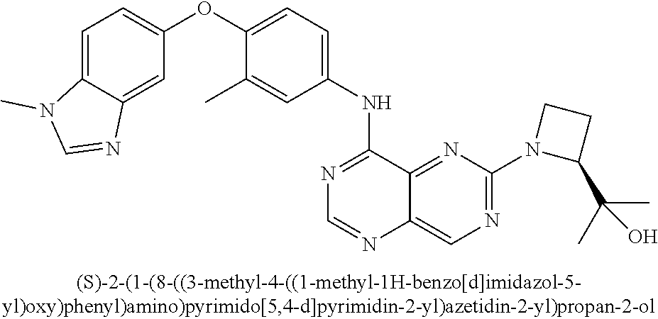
C1=C2C(=CC(OC3=CC=C(NC4=NC=NC5=CN=C(N6C(C(C)(C)O)CC6)N=C45)C=C3C)=C1)N=CN2C
